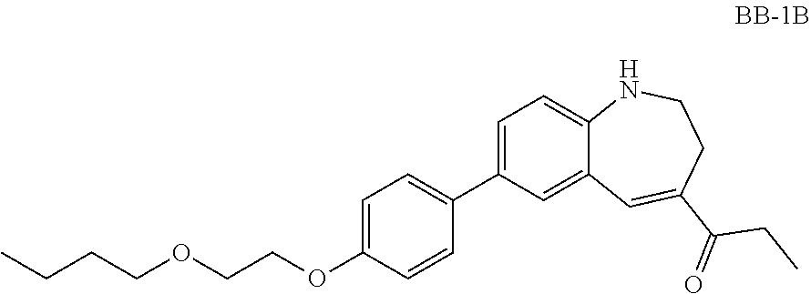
C1(C2=CC=C(OCCOCCCC)C=C2)=CC=C2NCCC(C(CC)=O)=CC2=C1
